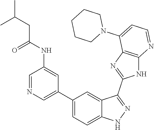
C1=NC=C(C2=CC=C3C(=C2)C(C2=NC4=C(N2)N=CC=C4N2CCCCC2)=NN3)C=C1NC(=O)CC(C)C
